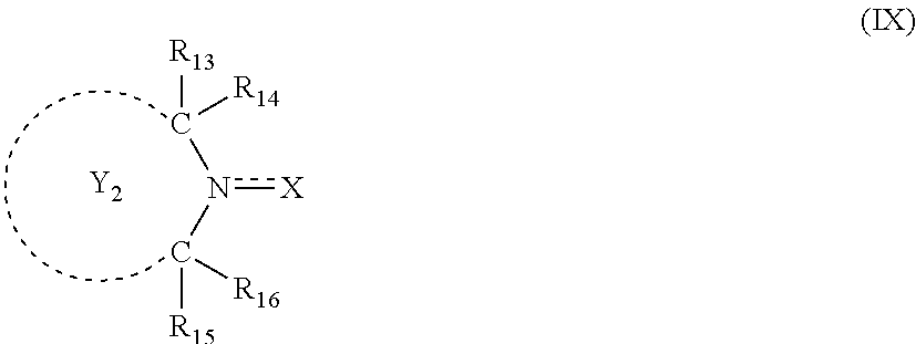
n([X])(C([R16])[R15])C([R14])[R13].[Y2]
